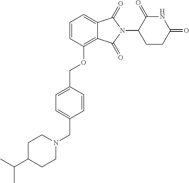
C12=CC=CC(OCC3=CC=C(CN4CCC(C(C)C)CC4)C=C3)=C1C(=O)N(C1C(=O)NC(=O)CC1)C2=O
